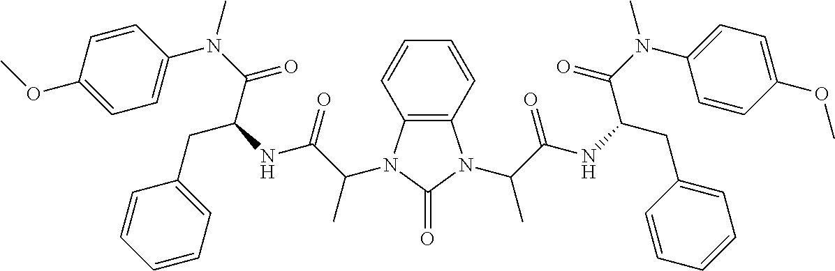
C12=C(N(C(C(=O)NC(CC3=CC=CC=C3)C(N(C)C3=CC=C(OC)C=C3)=O)C)C(=O)N1C(C(NC(CC1=CC=CC=C1)C(N(C1=CC=C(OC)C=C1)C)=O)=O)C)C=CC=C2
